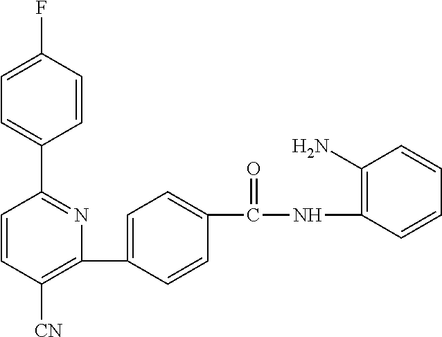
C1(C2=CC=C(C(NC3=C(N)C=CC=C3)=O)C=C2)=C([CN])C=CC(C2=CC=C(F)C=C2)=N1
